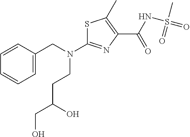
S1C(N(CC2=CC=CC=C2)CCC(CO)O)=NC(C(NS(C)(=O)=O)=O)=C1C
